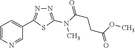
N1=C(N(C(=O)CCC(=O)OC)C)SC(C2=CC=CN=C2)=N1
